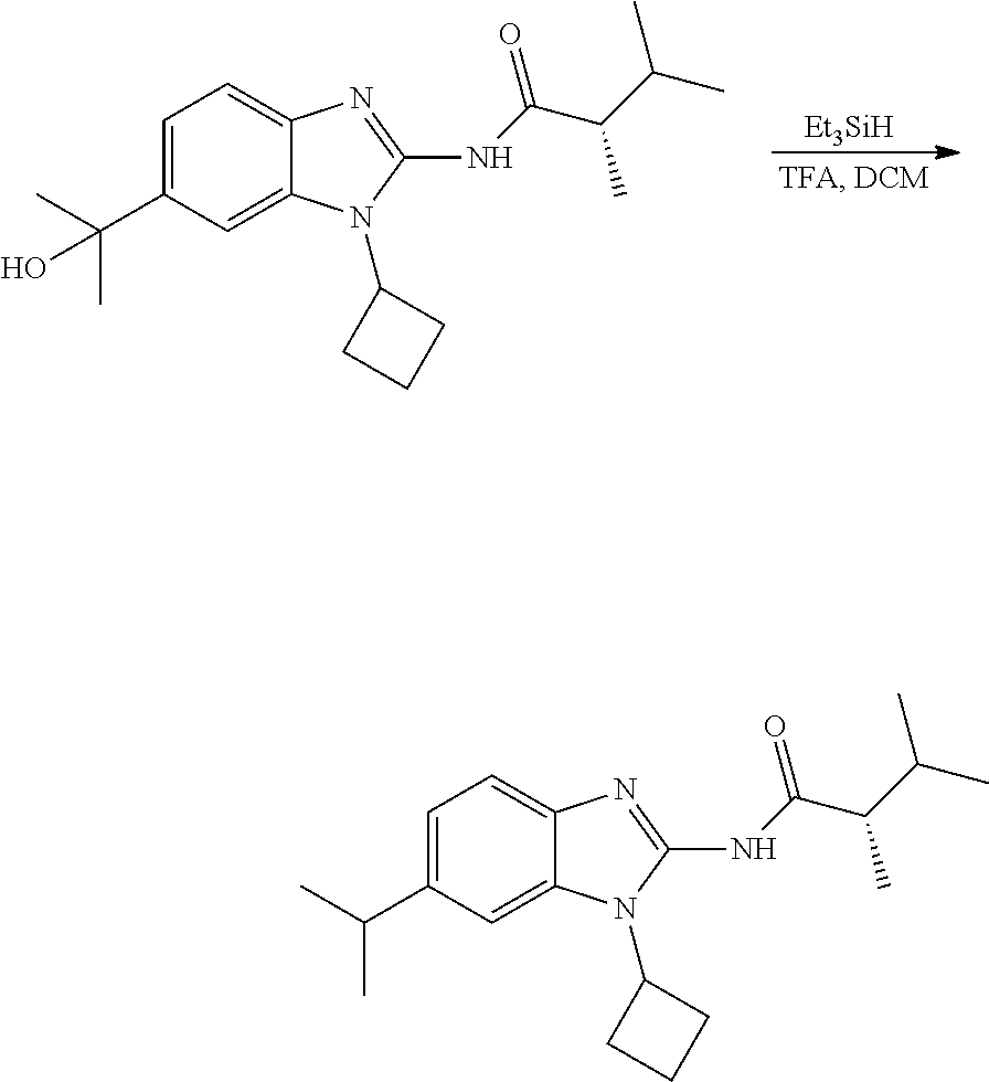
C1=C(C(C)C)C=C2C(=C1)N=C(NC(C(C(C)C)C)=O)N2C1CCC1.C1=C(C(C)(C)O)C=C2C(=C1)N=C(NC(C(C(C)C)C)=O)N2C1CCC1.[Et3SiH]
